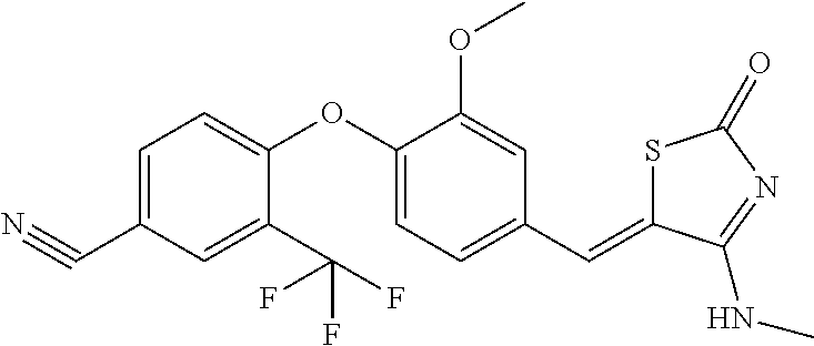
C1=C(C#N)C=C(C(F)(F)F)C(OC2=CC=C(C=C3SC(=O)N=C3NC)C=C2OC)=C1
